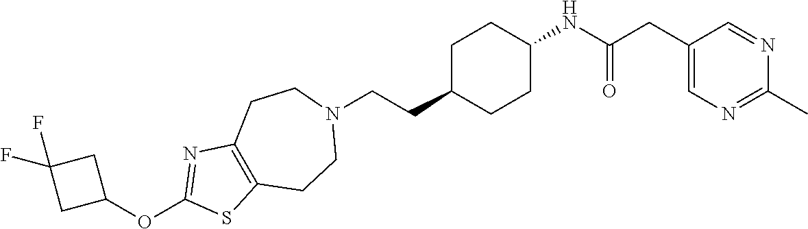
C1C(CCN2CCC3=C(CC2)SC(OC2CC(F)(F)C2)=N3)CCC(NC(CC2=CN=C(C)N=C2)=O)C1
